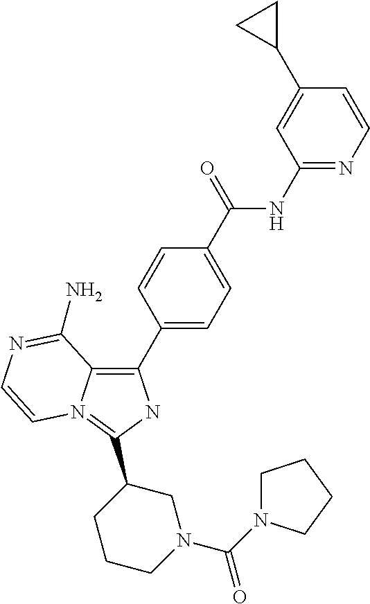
C12=C(C3=CC=C(C(=O)NC4=NC=CC(C5CC5)=C4)C=C3)NC(C3CCCN(C(=O)N4CCCC4)C3)=N1C=CN=C2N
